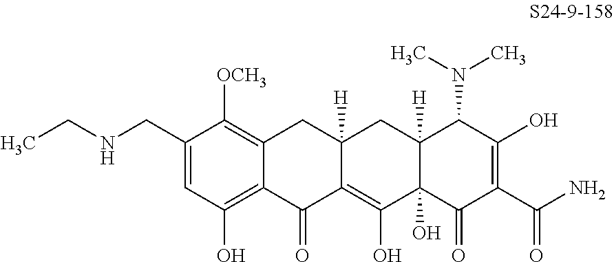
C1(CNCC)=CC(O)=C2C(=C1[OCH3])CC1([H])C(=C(O)C3(O)C([H])(C1)C(N(C)C)C(O)=C(C(N)=O)C3=O)C2=O
